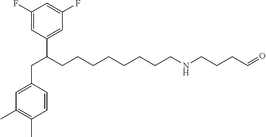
C1=CC(CC(C2=CC(F)=CC(F)=C2)CCCCCCCCNCCCC=O)=CC(C)=C1C
